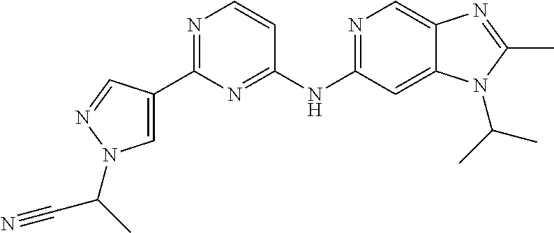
C1(NC2=NC(C3=CN(C(C)C#N)N=C3)=NC=C2)=NC=C2C(=C1)N(C(C)C)C(C)=N2
